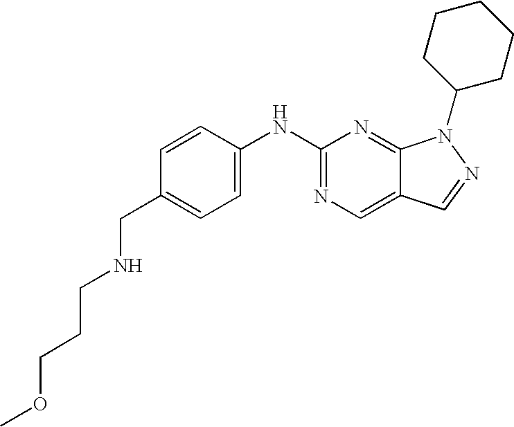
C1=C(NC2=NC=C3C(=N2)N(C2CCCCC2)N=C3)C=CC(CNCCCOC)=C1
